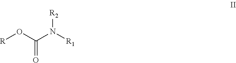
[R2]N([R1])C(O[R])=O
